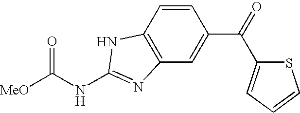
C1=CC2=C(C=C1C(=O)C1=CC=CS1)N=C(NC([MeO])=O)N2
